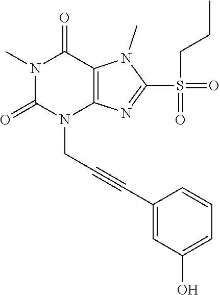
N1(C)C(=O)N(CC#CC2=CC(O)=CC=C2)C2=C(C1=O)N(C)C(S(CCC)(=O)=O)=N2
